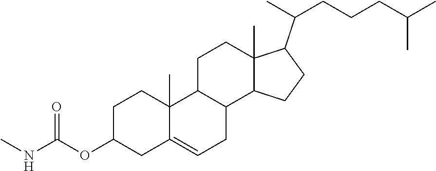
CNC(OC1CC2=CCC3C(C2(C)CC1)CCC1(C)C3CCC1C(CCCC(C)C)C)=O
